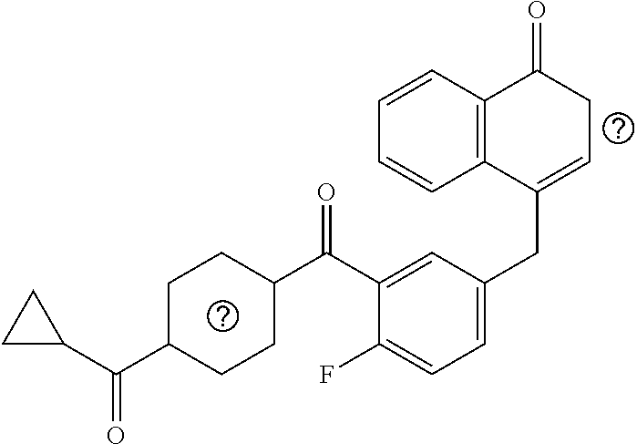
C1C(C(C2CC2)=O)CCC(C(C2=CC(CC3=CCC(=O)C4=C3C=CC=C4)=CC=C2F)=O)C1
